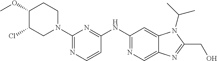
C1(OC)C(Cl)CN(C2=NC=CC(NC3=NC=C4C(=C3)N(C(C)C)C(CO)=N4)=N2)CC1
